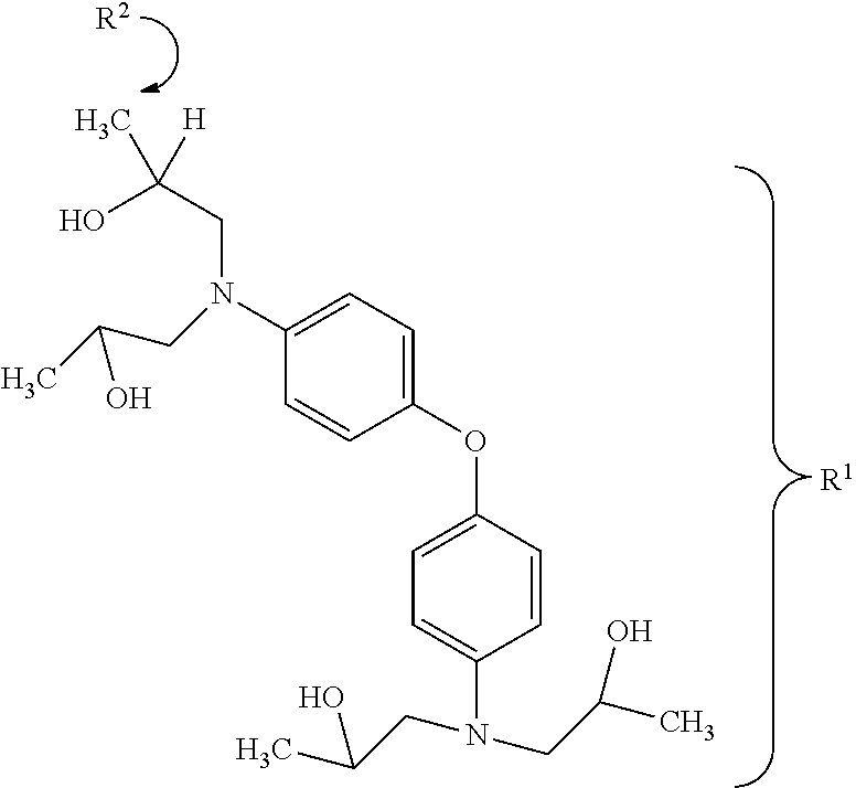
CC(CN(C1=CC=C(OC2=CC=C(N(CC(C)O)CC(C)O)C=C2)C=C1)CC(C)(O)[H])O.[R2].[R1]
